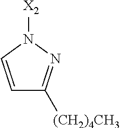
C1=CN([X2])N=C1[(CH2)4CH3]
